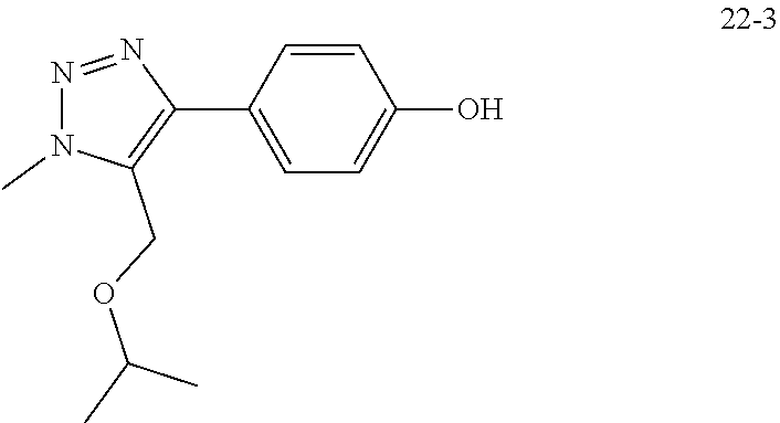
C1=C(C2=C(COC(C)C)N(C)N=N2)C=CC(O)=C1
